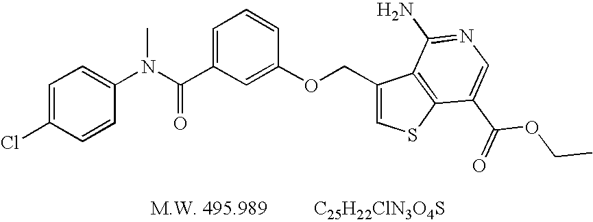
[C25H22ClN3O4S].C1=C(Cl)C=CC(N(C(C2=CC=CC(OCC3=CSC4=C3C(N)=NC=C4C(OCC)=O)=C2)=O)C)=C1
